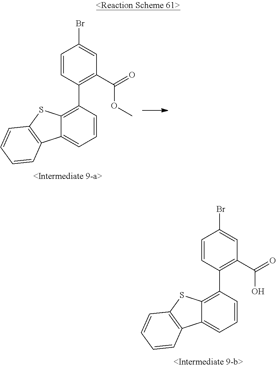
C1=CC(C2=C3C(=CC=C2)C2=C(S3)C=CC=C2)=C(C(O)=O)C=C1Br.C1=CC(C2=C3C(=CC=C2)C2=C(S3)C=CC=C2)=C(C(OC)=O)C=C1Br
